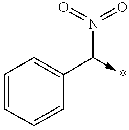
C1=CC=CC(C(->*)N(=O)=O)=C1
